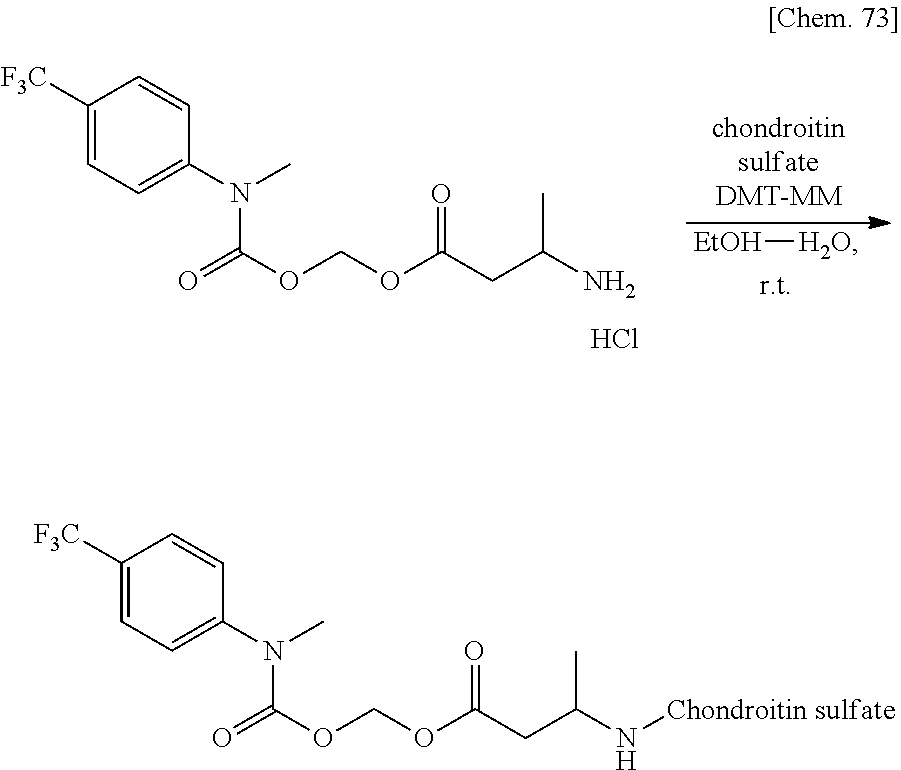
C1([F3C])=CC=C(N(C)C(=O)OCOC(CC(N[Chondroitin sulfate])C)=O)C=C1.[EtOH][H2O].C1([F3C])=CC=C(N(C)C(=O)OCOC(CC(N)C)=O)C=C1.Cl
